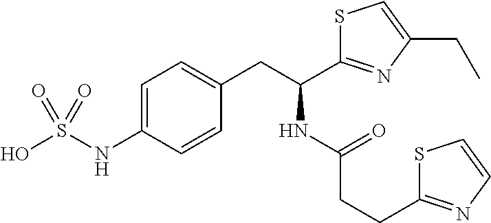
C(CC1=CC=C(NS(O)(=O)=O)C=C1)(NC(=O)CCC1=NC=CS1)C1=NC(CC)=CS1
